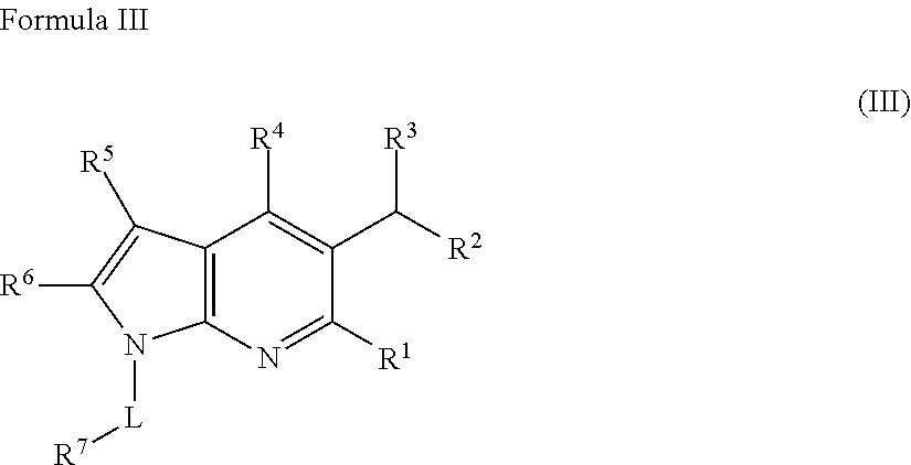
C12=C(N=C([R1])C(C([R2])[R3])=C1[R4])N([L][R7])C([R6])=C2[R5]
